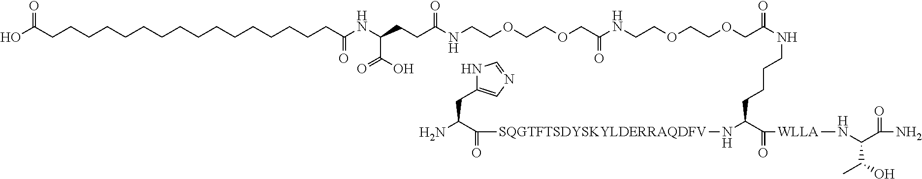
C(CC(NCCOCCOCC(NCCOCCOCC(NCCCCC(N[SQGTFTSDYSKYLDERRAQDFV]C(C(N)CC1=CN=CN1)=O)C(=O)[WLLA]NC(C(=O)N)C(O)C)=O)=O)=O)C(NC(=O)CCCCCCCCCCCCCCCCC(O)=O)C(=O)O
